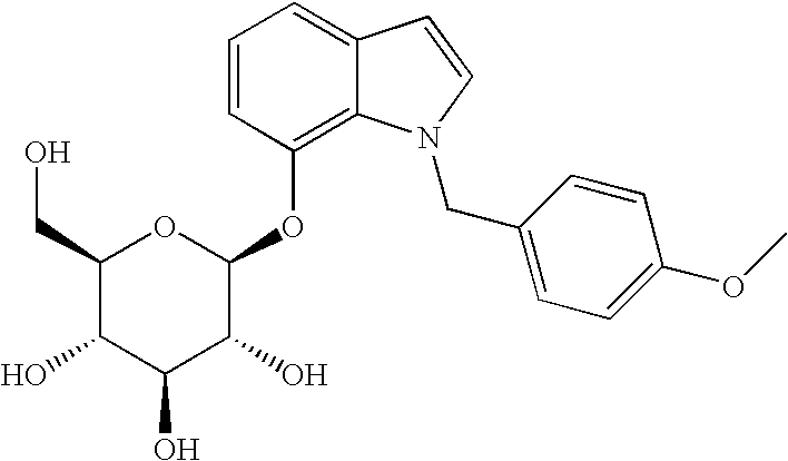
C1=CC(OC2OC(CO)C(O)C(O)C2O)=C2C(=C1)C=CN2CC1=CC=C(OC)C=C1
